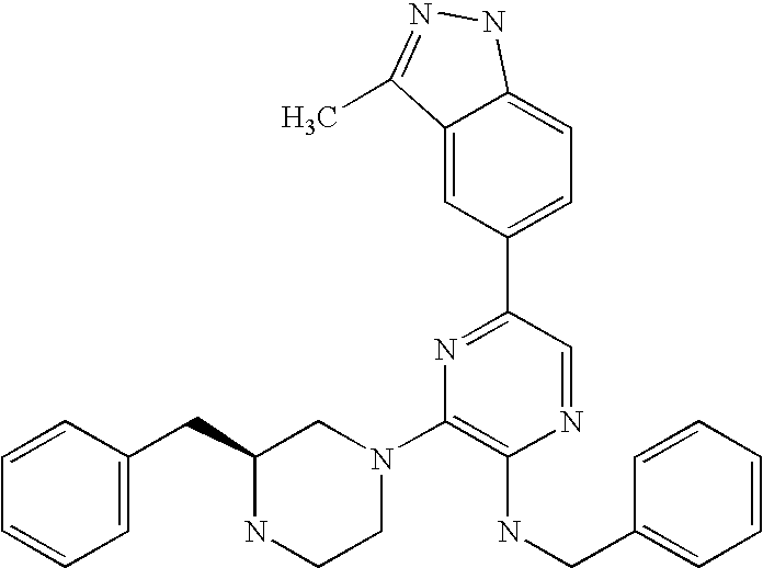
C1(N2CC(CC3=CC=CC=C3)NCC2)=C(NCC2=CC=CC=C2)N=CC(C2=CC=C3C(=C2)C(C)=NN3)=N1
